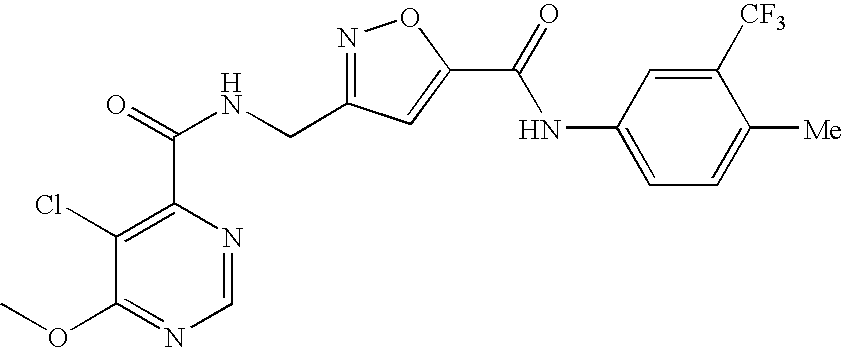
C1=NC(C(=O)NCC2=NOC(C(NC3=CC=C([Me])C([CF3])=C3)=O)=C2)=C(Cl)C(OC)=N1
